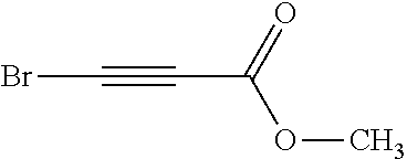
BrC#CC(OC)=O
